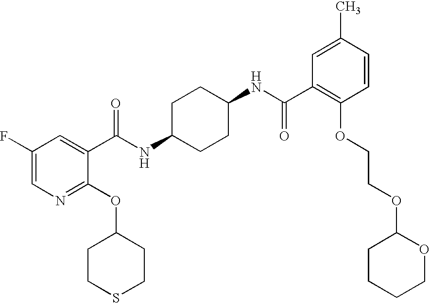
C1CSCCC1OC1=NC=C(F)C=C1C(NC1CCC(NC(C2=C(OCCOC3CCCCO3)C=CC(C)=C2)=O)CC1)=O
